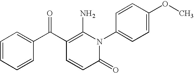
C1(=O)N(C2=CC=C(OC)C=C2)C(N)=C(C(C2=CC=CC=C2)=O)C=C1
